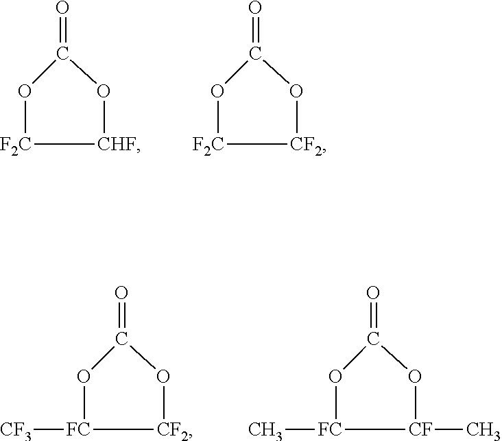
O1C(=O)O[CHF][F2C]1.O1C(=O)O[CF2][F2C]1.O1C(=O)O[CF2][FC]1[CF3].O1C(=O)O[CF](C)[FC]1C
